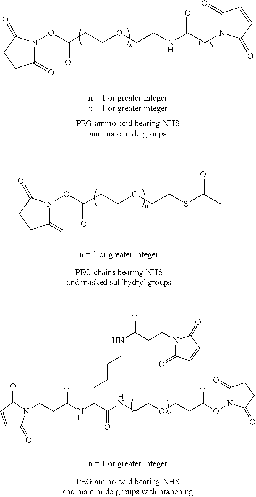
N1(OC(CCOCCNC(CN2C(=O)C=CC2=O)=O)=O)C(=O)CCC1=O.N1(OC(CCOCCSC(C)=O)=O)C(=O)CCC1=O.N(CCOCCC(ON1C(=O)CCC1=O)=O)C(C(NC(CCN1C(=O)C=CC1=O)=O)CCCCNC(=O)CCN1C(=O)C=CC1=O)=O
